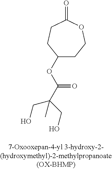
C1(OC(C(CO)(CO)C)=O)CCOC(=O)CC1
